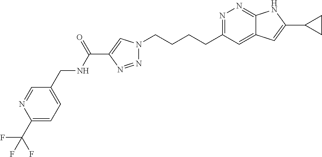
N1=C(CCCCN2N=NC(C(NCC3=CC=C(C(F)(F)F)N=C3)=O)=C2)C=C2C(=N1)NC(C1CC1)=C2
